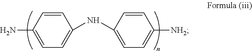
C1(NC2=CC=C([NH2])C=C2)=CC=C(N)C=C1
